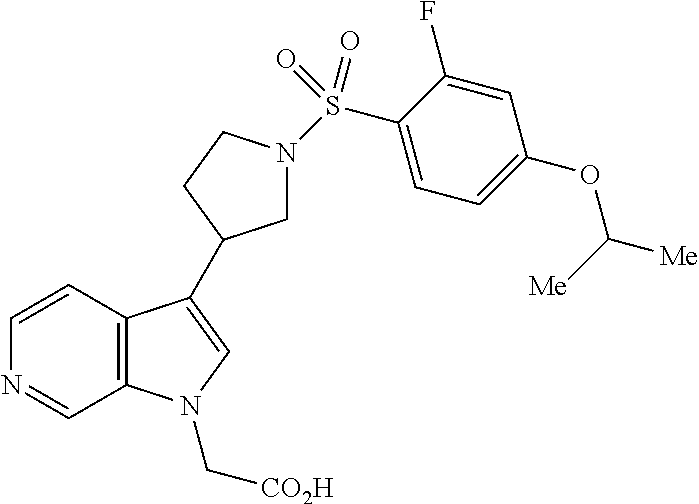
C12=C(C=CN=C1)C(C1CN(S(C3=CC=C(OC([Me])[Me])C=C3F)(=O)=O)CC1)=CN2C[CO2H]
